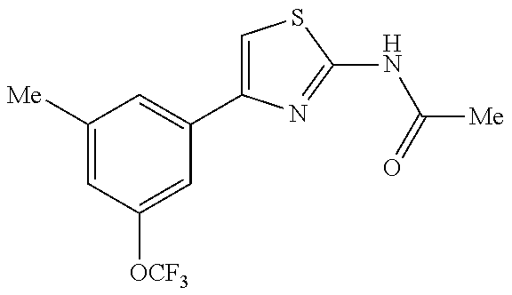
C1=C(C2=CC([Me])=CC([OCF3])=C2)N=C(NC([Me])=O)S1
